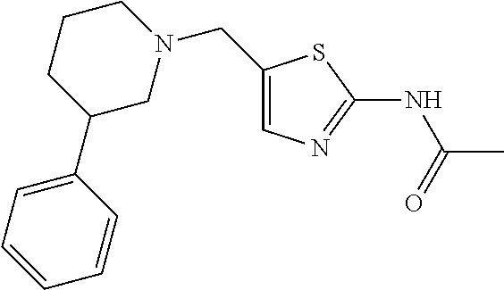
C1(CN2CCCC(C3=CC=CC=C3)C2)=CN=C(NC(C)=O)S1
